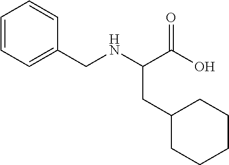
C1=CC=C(CNC(C(O)=O)CC2CCCCC2)C=C1
